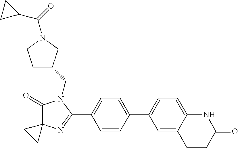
C1(=O)C2(N=C(C3=CC=C(C4=CC=C5C(=C4)CCC(=O)N5)C=C3)N1CC1CCN(C(=O)C3CC3)C1)CC2
